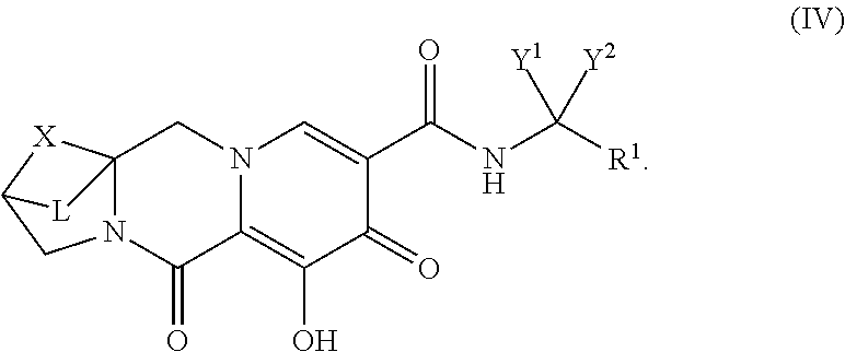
N12C3(CN4C(=C(O)C(=O)C(C(NC([R1])([Y1])[Y2])=O)=C4)C1=O)[X]C(C2)[L]3
